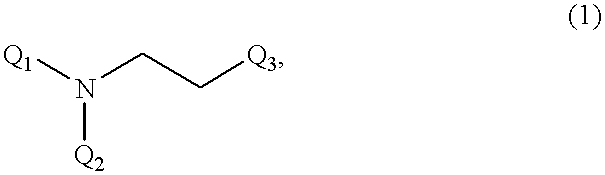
[Q1]N(CC[Q3])[Q2]
